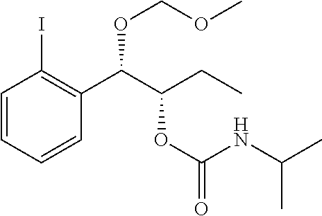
C1=CC=CC(C(C(CC)OC(=O)NC(C)C)OCOC)=C1I
